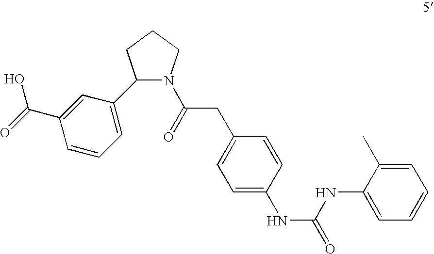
C1=C(C(=O)O)C=CC=C1C1N(C(CC2=CC=C(NC(=O)NC3=CC=CC=C3C)C=C2)=O)CCC1
